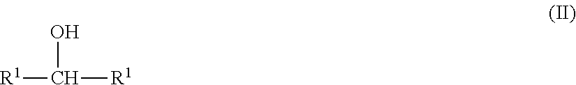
OC([R1])[R1]
